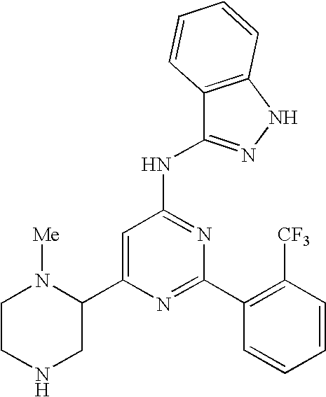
C1=C(C2N([Me])CCNC2)N=C(C2=C([CF3])C=CC=C2)N=C1NC1=NNC2=C1C=CC=C2
